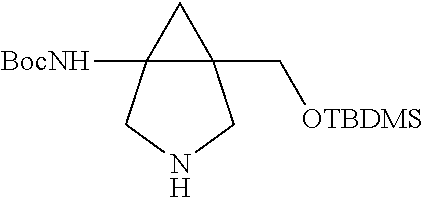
C12([BocNH])C(C[OTBDMS])(C1)CNC2
